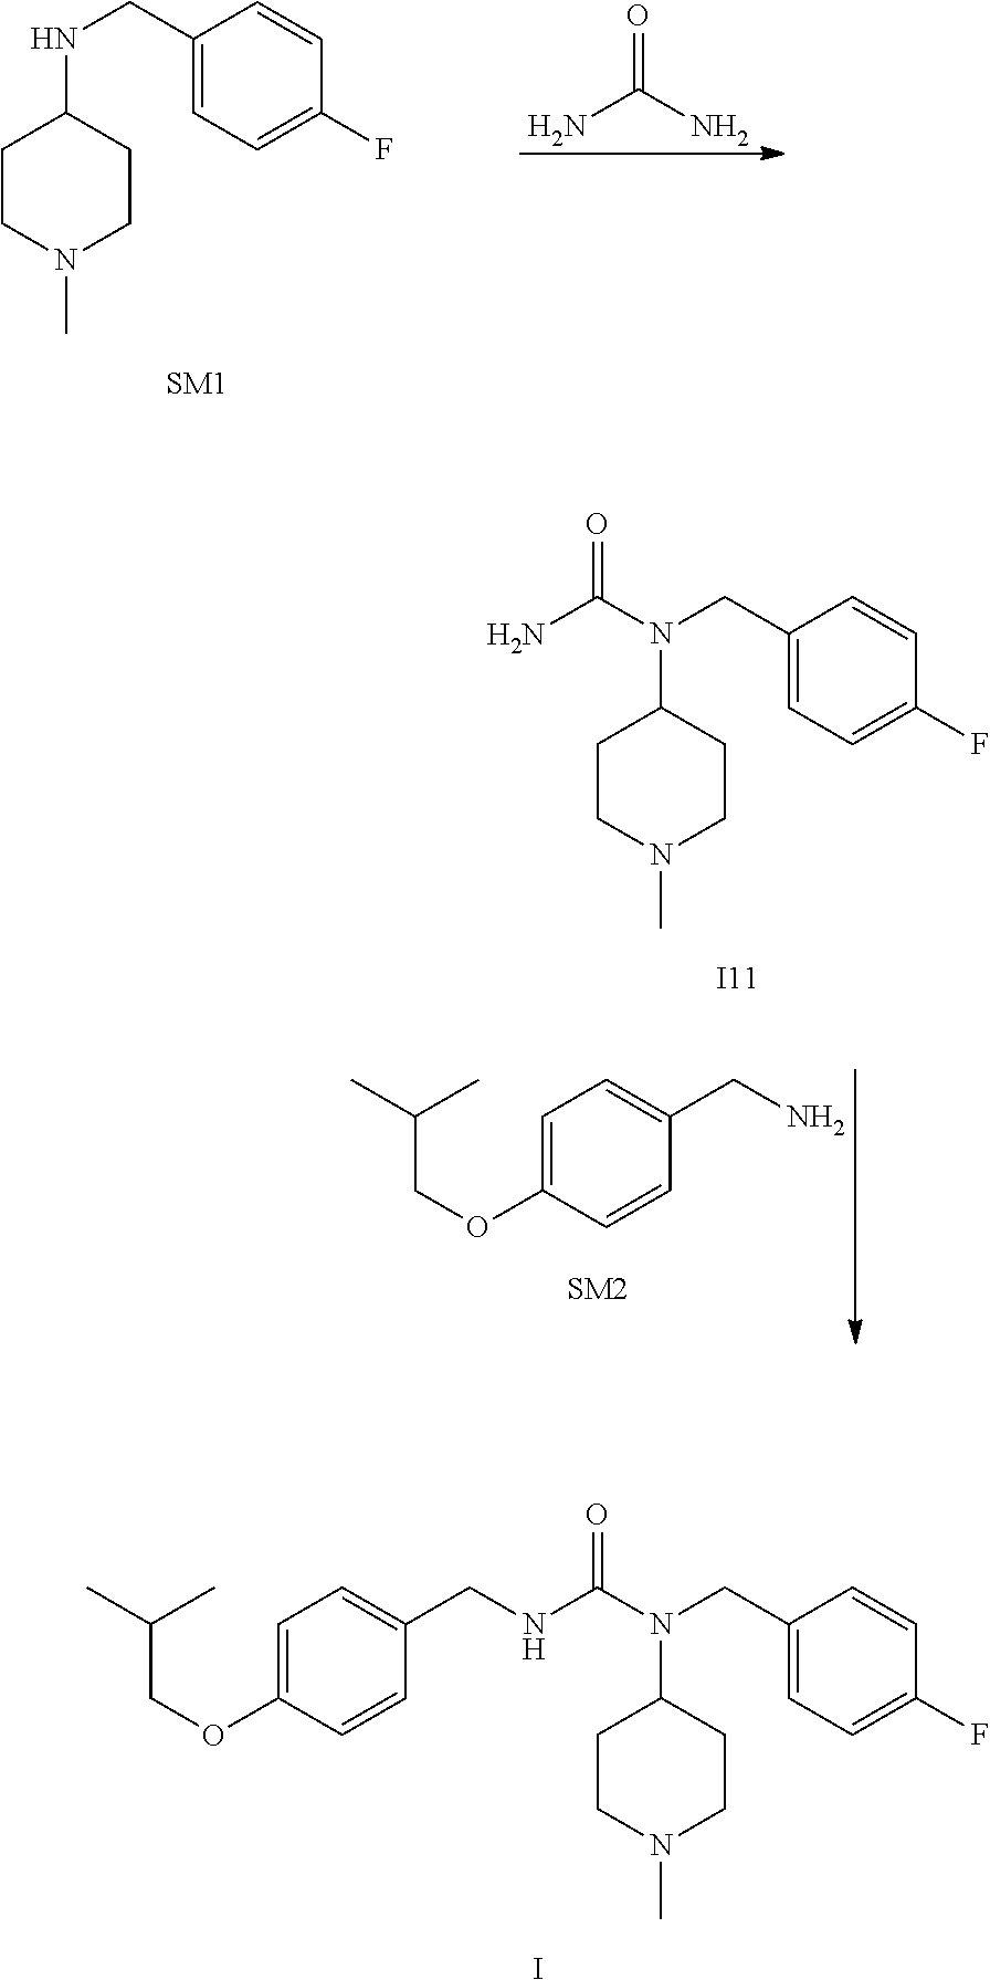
C(COC1=CC=C(CNC(N(CC2=CC=C(F)C=C2)C2CCN(C)CC2)=O)C=C1)(C)C.I.NC(N)=O.N(C1CCN(C)CC1)CC1=CC=C(F)C=C1.C(COC1=CC=C(CN)C=C1)(C)C.N(C1CCN(C)CC1)(CC1=CC=C(F)C=C1)C(N)=O.[I11]
